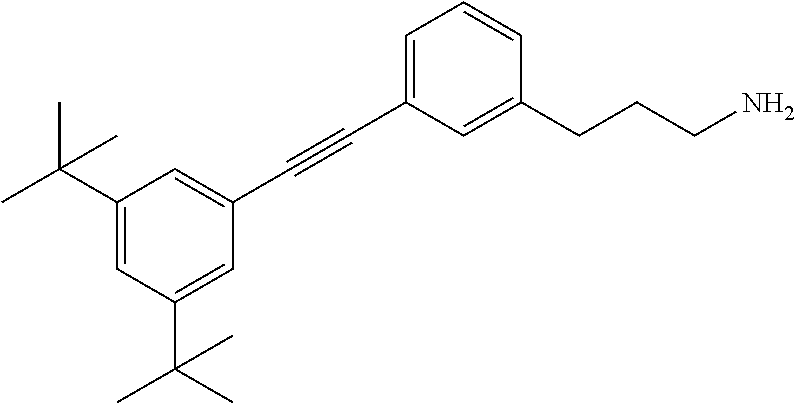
C1(C(C)(C)C)=CC(C(C)(C)C)=CC(C#CC2=CC=CC(CCCN)=C2)=C1
